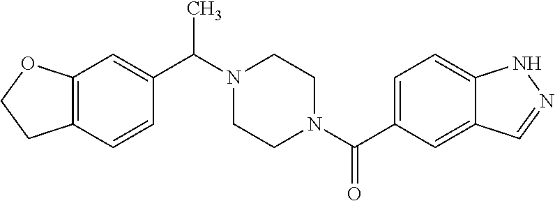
N1(C(C2=CC3=C(C=C2)CCO3)C)CCN(C(C2=CC=C3C(=C2)C=NN3)=O)CC1
